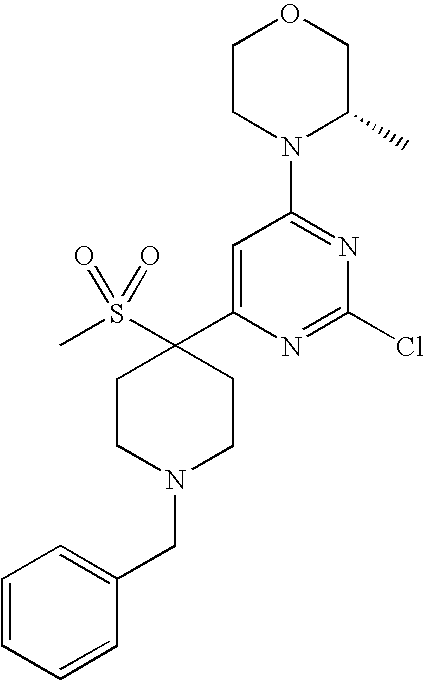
CS(C1(C2=CC(N3C(C)COCC3)=NC(Cl)=N2)CCN(CC2=CC=CC=C2)CC1)(=O)=O
